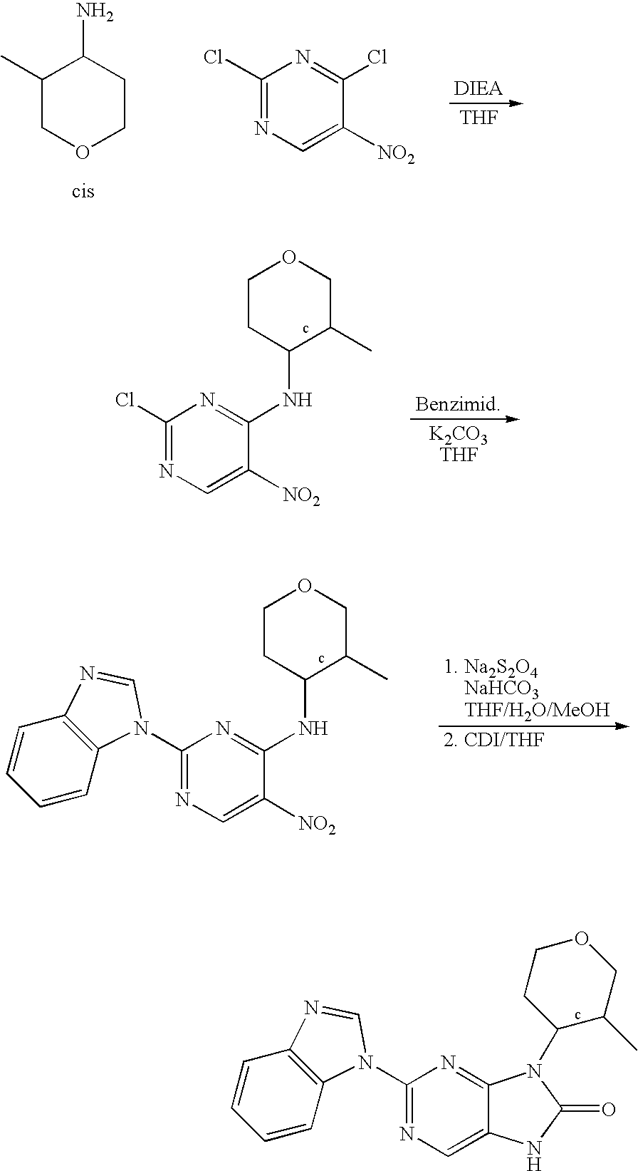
C1(C)COCCC1N.C1(Cl)=NC=C([NO2])C(Cl)=N1.[THF].C1(Cl)=NC=C([NO2])C(NC2C(C)COCC2)=N1.C1=CC=CC2=C1N=CN2C1=NC=C([NO2])C(NC2C(C)COCC2)=N1.C1=CC=CC2=C1N=CN2C1=NC=C2C(=N1)N(C1C(C)COCC1)C(=O)N2
